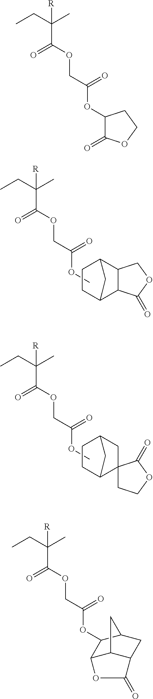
[R]C(CC)(C)C(OCC(OC)=O)=O.C1CC2C3C(C1C2)COC3=O.[R]C(CC)(C)C(OCC(OC)=O)=O.C1CC2C3(CC1C2)CCOC3=O.[R]C(CC)(C)C(OCC(OC1C(=O)OCC1)=O)=O.[R]C(CC)(C)C(OCC(OC1C2C3C(CC1C3)C(=O)O2)=O)=O
